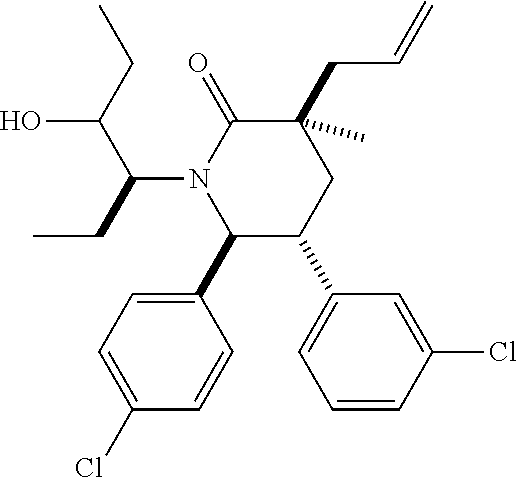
C1=C(Cl)C=CC(C2C(C3=CC=CC(Cl)=C3)CC(C)(CC=C)C(=O)N2C(CC)C(CC)O)=C1
